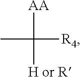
CC([AA])([R4])[H or R]
